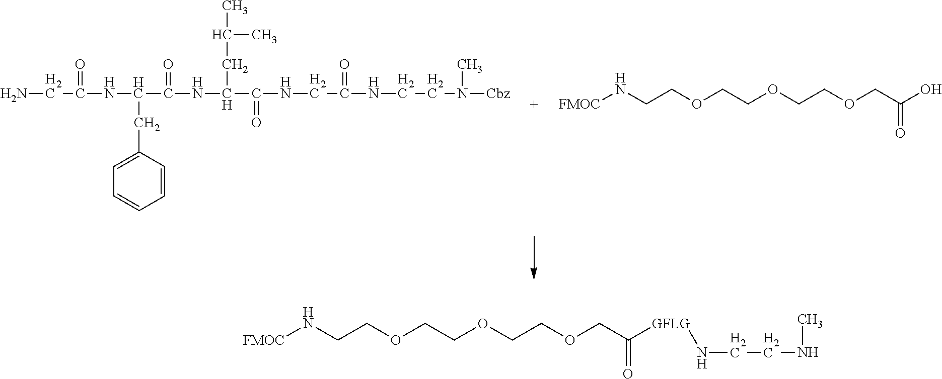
C1=CC(CC(NC(CN)=O)C(NC(C(NCC(NCCN([Cbz])C)=O)=O)CC(C)C)=O)=CC=C1.[FMOC]NCCOCCOCCOCC(O)=O.[FMOC]NCCOCCOCCOCC([GFLG]NCCNC)=O
